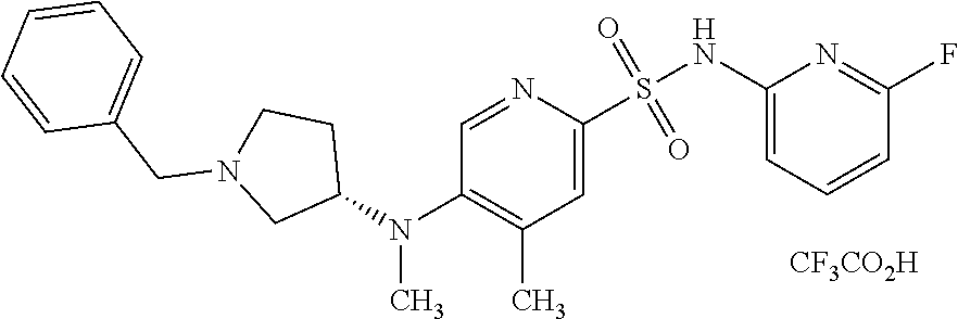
C1=C(S(NC2=CC=CC(F)=N2)(=O)=O)N=CC(N(C2CCN(CC3=CC=CC=C3)C2)C)=C1C.[CF3CO2H]
